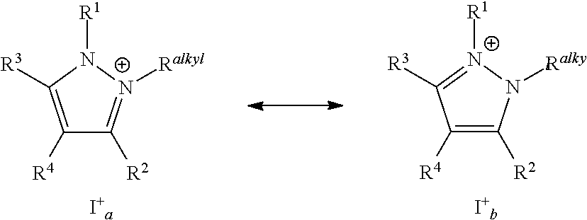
C1([R4])=C([R3])N([R1])[N+]([Ralkyl])=C1[R2].C1([R4])=C([R2])N([Ralkyl])[N+]([R1])=C1[R3]
